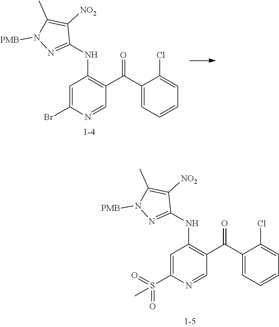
C1=C(Br)N=CC(C(=O)C2=CC=CC=C2Cl)=C1NC1=NN([PMB])C(C)=C1[NO2].C1=C(S(=O)(=O)C)N=CC(C(=O)C2=CC=CC=C2Cl)=C1NC1=NN([PMB])C(C)=C1[NO2]
